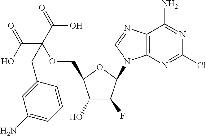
C12=C(N=CN1C1C(F)C(O)C(COC(C(=O)O)(C(=O)O)CC3=CC(N)=CC=C3)O1)C(N)=NC(Cl)=N2
